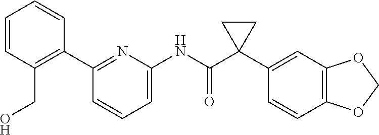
C1(C2=C(CO)C=CC=C2)=NC(NC(C2(C3=CC4=C(C=C3)OCO4)CC2)=O)=CC=C1
